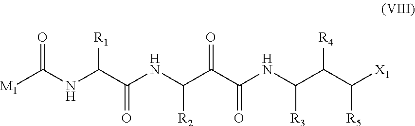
[M1]C(NC(C(NC(C(C(NC(C(C([X1])[R5])[R4])[R3])=O)=O)[R2])=O)[R1])=O
